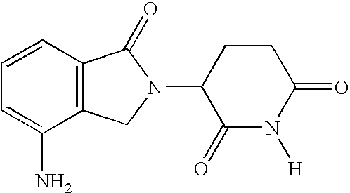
C1=CC2=C(C(N)=C1)CN(C1C(=O)N([H])C(=O)CC1)C2=O
